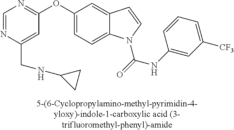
C1(CNC2CC2)=CC(OC2=CC=C3C(=C2)C=CN3C(=O)NC2=CC([CF3])=CC=C2)=NC=N1
